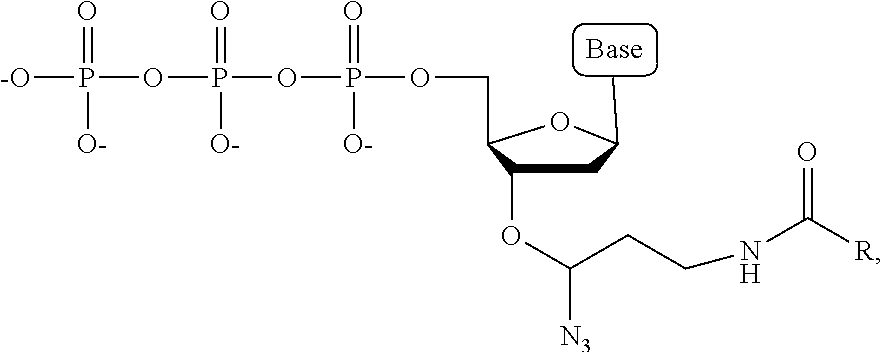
C1C(OC(CCNC([R])=O)[N3])C(COP(=O)([O-])OP(=O)([O-])OP(=O)([O-])[-O])OC1C
